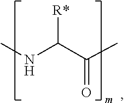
CNC(C(C)=O)[R*]
